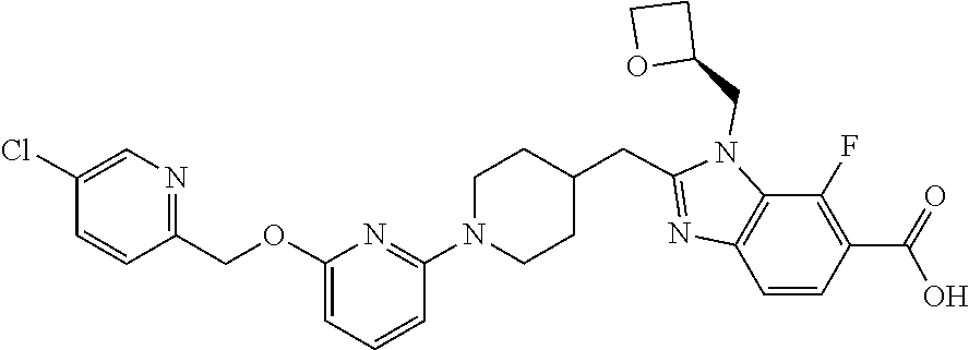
C1=CC(C(=O)O)=C(F)C2=C1N=C(CC1CCN(C3=NC(OCC4=NC=C(Cl)C=C4)=CC=C3)CC1)N2CC1OCC1
